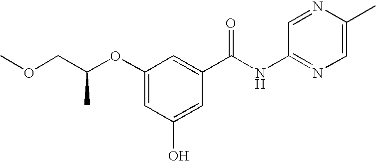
COCC(OC1=CC(O)=CC(C(NC2=NC=C(C)N=C2)=O)=C1)C
